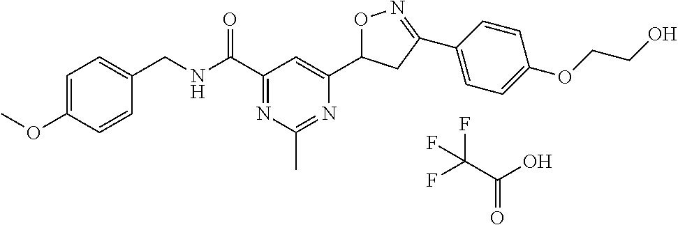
C1=C(OC)C=CC(CNC(C2=NC(C)=NC(C3ON=C(C4=CC=C(OCCO)C=C4)C3)=C2)=O)=C1.FC(F)(F)C(O)=O
